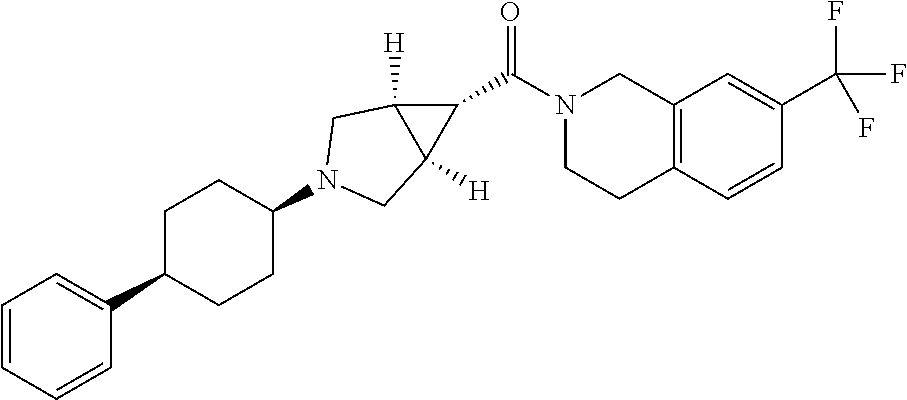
C1(C2=CC=CC=C2)CCC(N2CC3([H])C(C(=O)N4CCC5=C(C4)C=C(C(F)(F)F)C=C5)C3([H])C2)CC1
